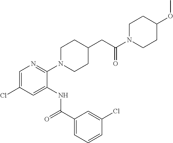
C1=C(Cl)C=C(NC(C2=CC=CC(Cl)=C2)=O)C(N2CCC(CC(=O)N3CCC(OC)CC3)CC2)=N1
